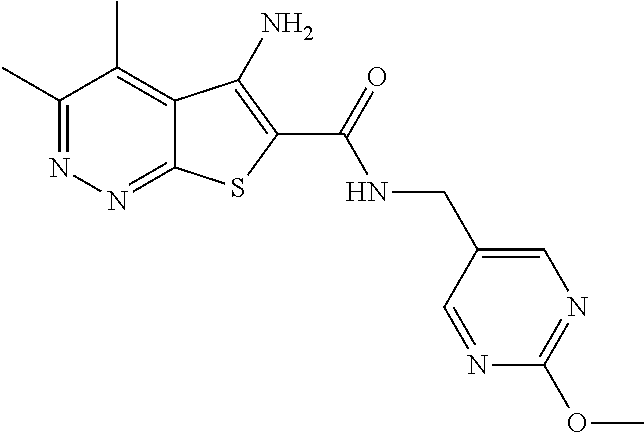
C1(C)=NN=C2C(=C1C)C(N)=C(C(=O)NCC1=CN=C(OC)N=C1)S2
